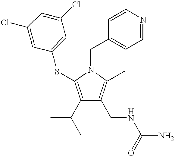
C1(C(C)C)=C(SC2=CC(Cl)=CC(Cl)=C2)N(CC2=CC=NC=C2)C(C)=C1CNC(=O)N
